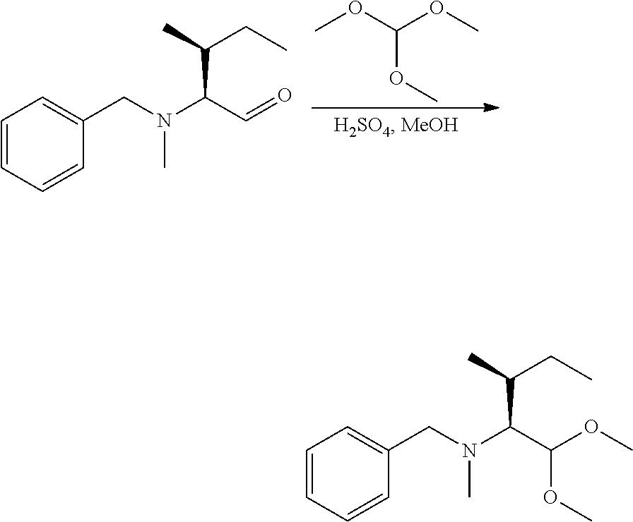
COC(OC)OC.N(C(C=O)C(C)CC)(CC1=CC=CC=C1)C.N(C(C(OC)OC)C(C)CC)(CC1=CC=CC=C1)C
